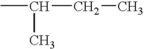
CC(CC)C
